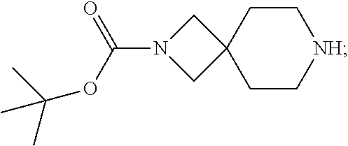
C1CC2(CC[NH]1)CN(C(=O)OC(C)(C)C)C2
